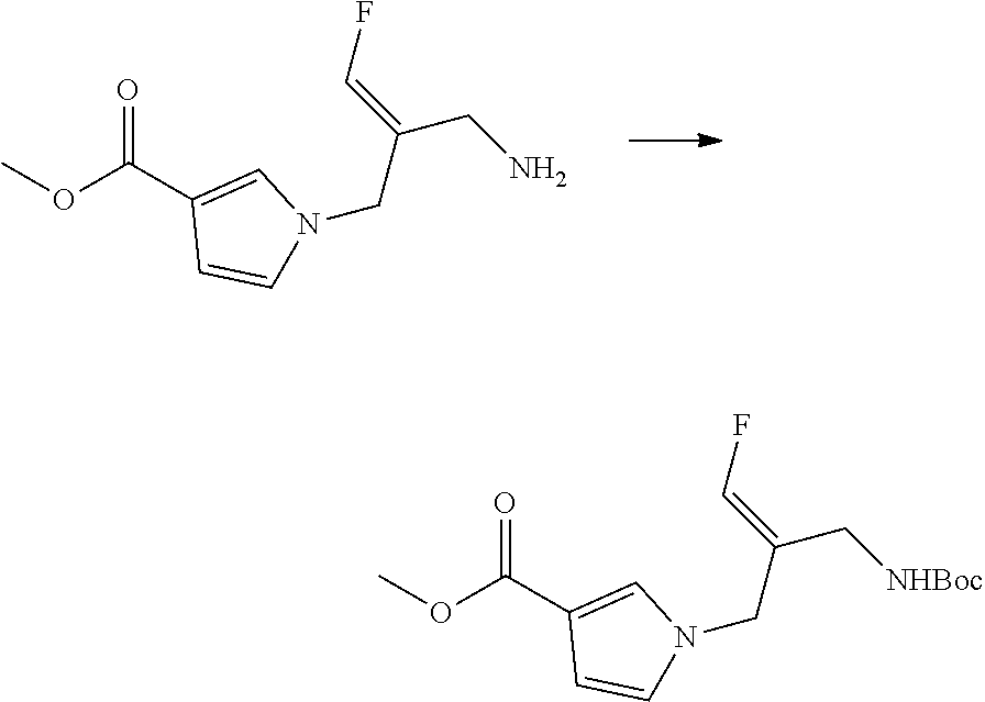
COC(C1=CN(CC(=CF)CN)C=C1)=O.COC(C1=CN(CC(=CF)C[NHBoc])C=C1)=O
